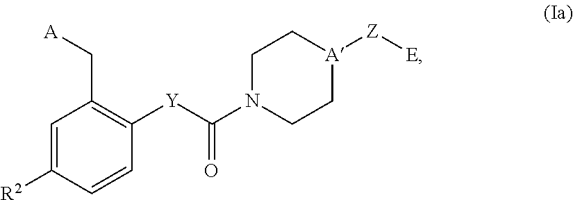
C1=C([R2])C=CC([Y]C(N2CC[A]([Z][E])CC2)=O)=C1C[A]
